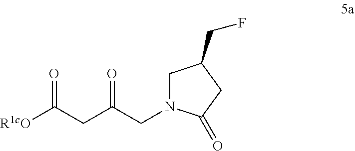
C1N(CC(CC([R1cO])=O)=O)C(=O)CC1CF
